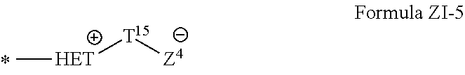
[HET]([T15][Z4])C
